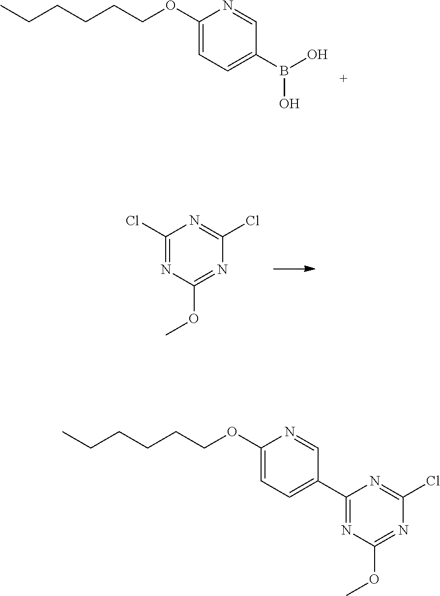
CCCCCCOC1=CC=C(B(O)O)C=N1.C1(Cl)=NC(OC)=NC(Cl)=N1.C1(C2=CC=C(OCCCCCC)N=C2)=NC(OC)=NC(Cl)=N1
